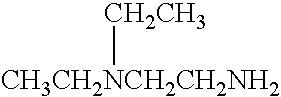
[CH3CH2NCH2CH2NH2][CH2CH3]
